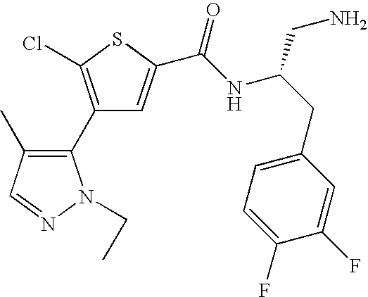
C1(C2=C(C)C=NN2CC)=C(Cl)SC(C(NC(CC2=CC=C(F)C(F)=C2)CN)=O)=C1
